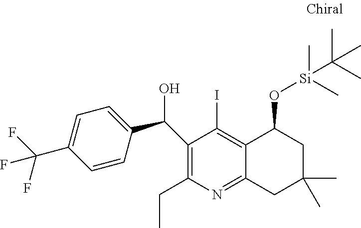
N1=C2C(=C(I)C(C(C3=CC=C(C(F)(F)F)C=C3)O)=C1CC)C(O[Si](C(C)(C)C)(C)C)CC(C)(C)C2
